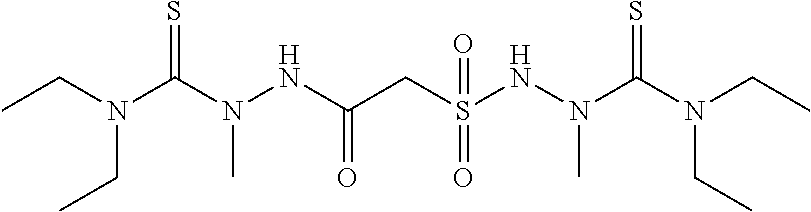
C(N(CC)C(N(NC(CS(NN(C(N(CC)CC)=S)C)(=O)=O)=O)C)=S)C
